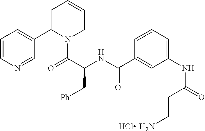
C1=CN=CC(C2N(C(=O)C(NC(=O)C3=CC(NC(CCN)=O)=CC=C3)C[Ph])CC=CC2)=C1.Cl
